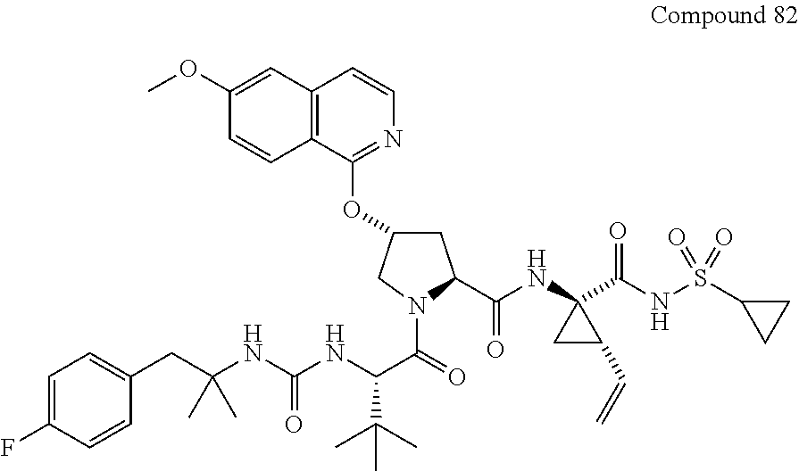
C1C(OC2=NC=CC3=C2C=CC(OC)=C3)CN(C(=O)C(NC(=O)NC(CC2=CC=C(F)C=C2)(C)C)C(C)(C)C)C1C(NC1(C(NS(C2CC2)(=O)=O)=O)CC1C=C)=O
